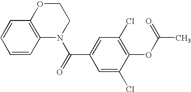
C1OC2=C(N(C(=O)C3=CC(Cl)=C(OC(C)=O)C(Cl)=C3)C1)C=CC=C2
